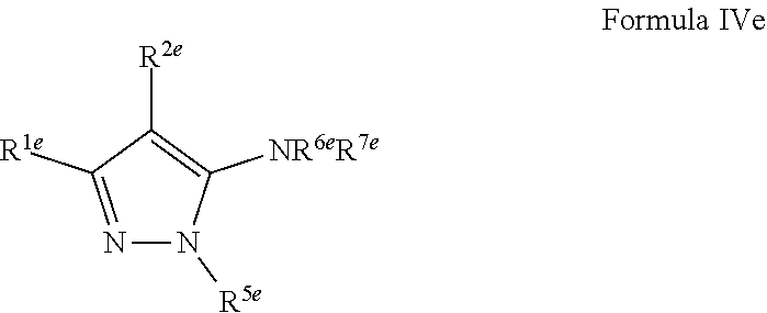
N1=C([R1e])C([R2e])=C([NR6eR7e])N1[R5e]
